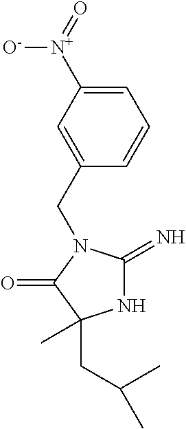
N1C(=N)N(CC2=CC([N+](=O)[O-])=CC=C2)C(=O)C1(CC(C)C)C
